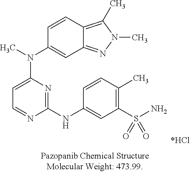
C1=NC(NC2=CC(S(N)(=O)=O)=C(C)C=C2)=NC(N(C)C2=CC3=NN(C)C(C)=C3C=C2)=C1
